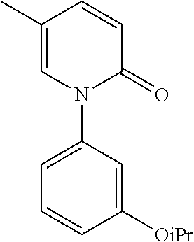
C1=C(C)C=CC(=O)N1C1=CC=CC([OiPr])=C1
